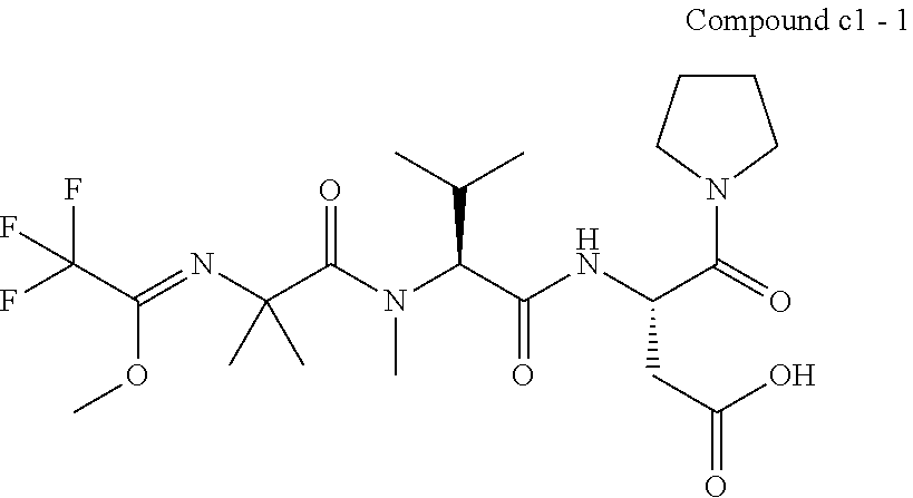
FC(C(=NC(C(N(C)C(C(=O)NC(C(=O)N1CCCC1)CC(=O)O)C(C)C)=O)(C)C)OC)(F)F
